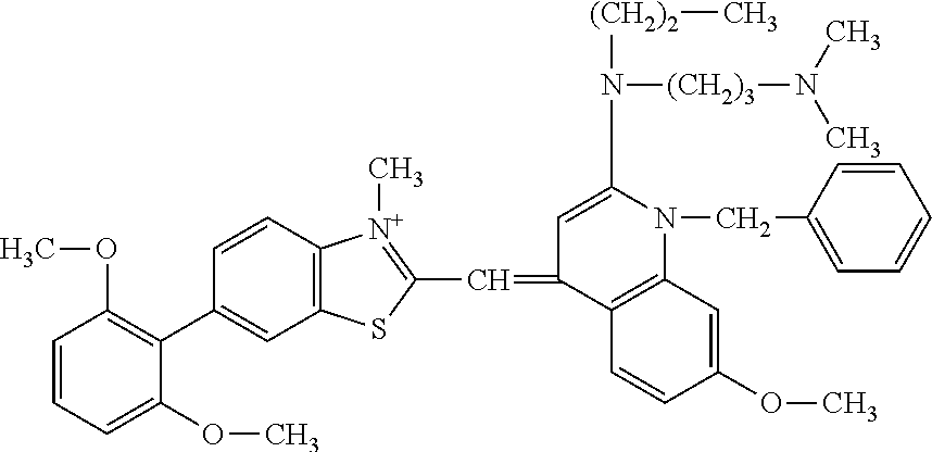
C1=CC=C(OC)C(C2=CC3=C(C=C2)[N+](C)=C(C=C2C4=C(N(CC5=CC=CC=C5)C(N([(CH2)3]N(C)C)[(CH2)2]C)=C2)C=C(OC)C=C4)S3)=C1OC
